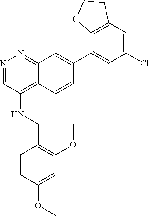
C1=CC2=C(NCC3=C(OC)C=C(OC)C=C3)C=NN=C2C=C1C1=CC(Cl)=CC2=C1OCC2
